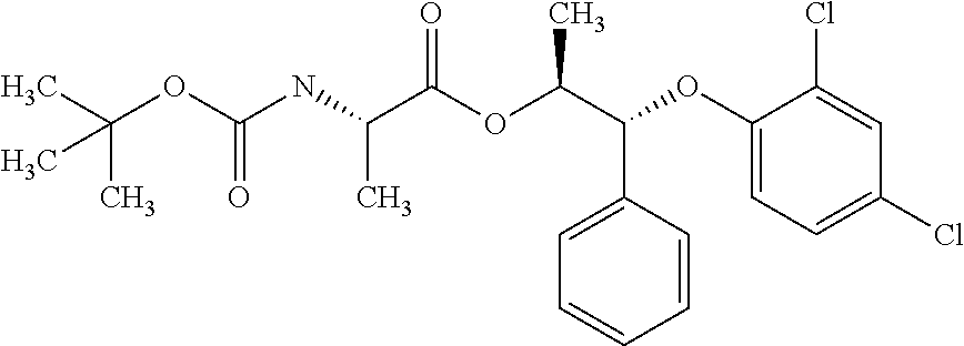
C(OC(NC(C(OC(C(C1=CC=CC=C1)OC1=CC=C(Cl)C=C1Cl)C)=O)C)=O)(C)(C)C
